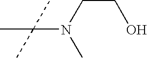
N(C(C)(C)C)(CCO)C
